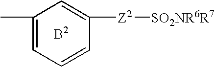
C1(C)=CC=CC([Z2][SO2NR6R7])=C1
